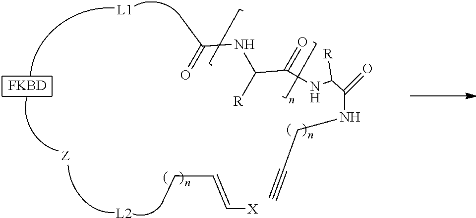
[L1].[L2].C(C)C=C[X].[FKBD].N(C(C(=O)NC(C(NCC#C)=O)[R])[R])C(=O)C
